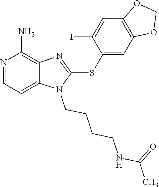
C12=CC=NC(N)=C1N=C(SC1=CC3=C(C=C1I)OCO3)N2CCCCNC(C)=O
